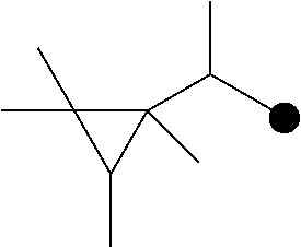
C1(C(C)C)(C)C(C)(C)C1C
